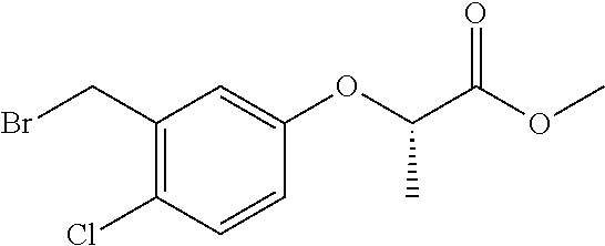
C1(Cl)=C(CBr)C=C(OC(C(OC)=O)C)C=C1
